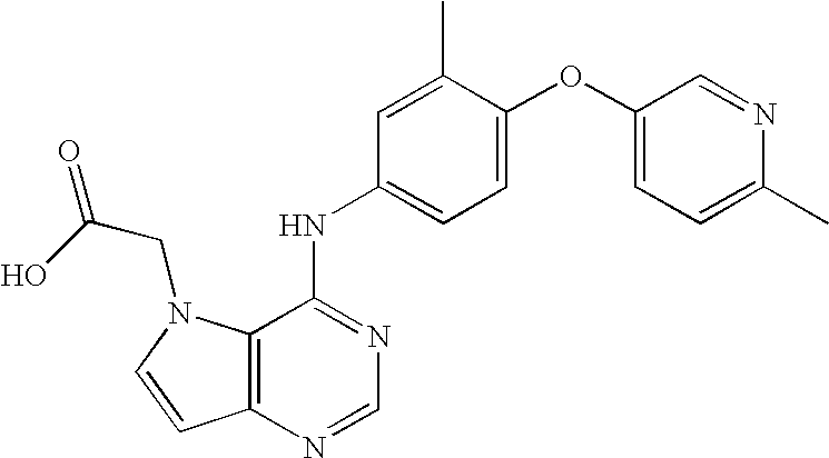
C12=C(N=CN=C1NC1=CC=C(OC3=CC=C(C)N=C3)C(C)=C1)C=CN2CC(=O)O
